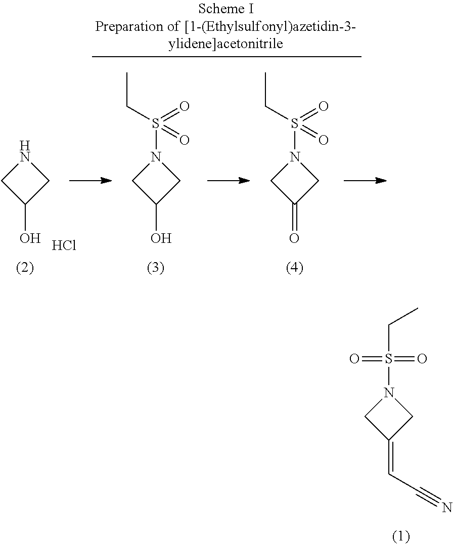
N1(S(=O)(=O)CC)CC(=CC#N)C1.N1CC(O)C1.Cl.N1(S(CC)(=O)=O)CC(O)C1.N1(S(CC)(=O)=O)CC(=O)C1
